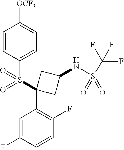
C1=CC(S(C2(C3=C(F)C=CC(F)=C3)CC(NS(C(F)(F)F)(=O)=O)C2)(=O)=O)=CC=C1[OCF3]
